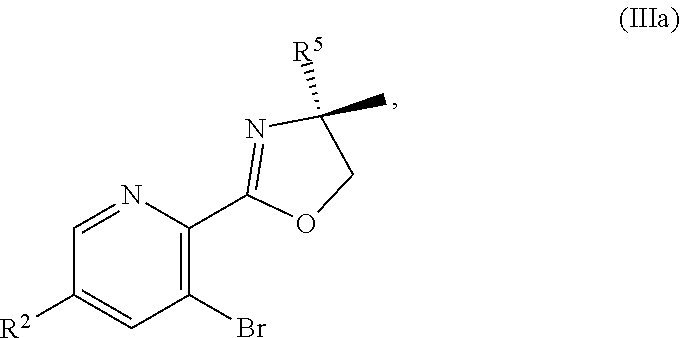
C1=NC(C2=NC(C)([R5])CO2)=C(Br)C=C1[R2]
